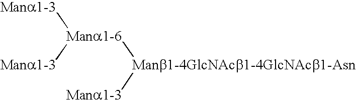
[Mana1-3][Mana1-6]([Mana1-3])[Manb1-4GlcNAcb1-4GlcNAcb1-Asn][Mana1-3]
